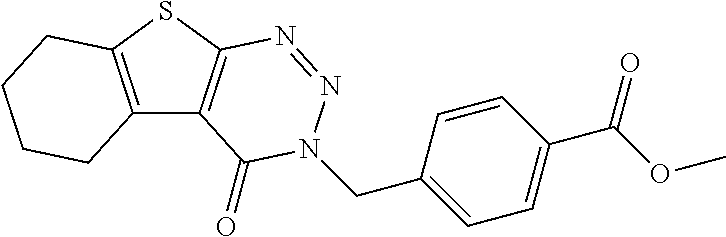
C12=C(SC3=C1C(=O)N(CC1=CC=C(C(OC)=O)C=C1)N=N3)CCCC2
